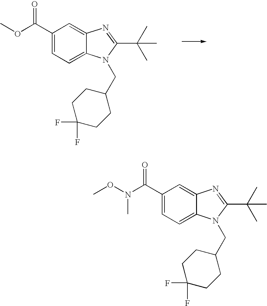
C1(C(OC)=O)=CC=C2C(=C1)N=C(C(C)(C)C)N2CC1CCC(F)(F)CC1.C1(C(N(OC)C)=O)=CC=C2C(=C1)N=C(C(C)(C)C)N2CC1CCC(F)(F)CC1
